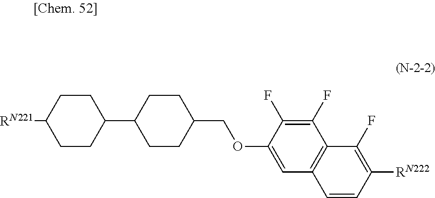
C1CC(COC2=CC3=C(C(F)=C2F)C(F)=C([RN222])C=C3)CCC1C1CCC([RN221])CC1
